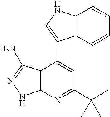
C1(C2=CNC3=C2C=CC=C3)=CC(C(C)(C)C)=NC2=C1C(N)=NN2
